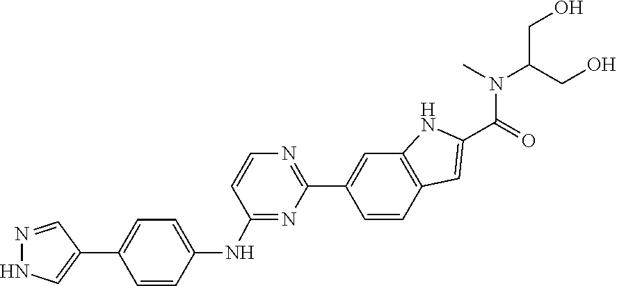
C1(NC2=CC=C(C3=CNN=C3)C=C2)=NC(C2=CC3=C(C=C2)C=C(C(=O)N(C)C(CO)CO)N3)=NC=C1
